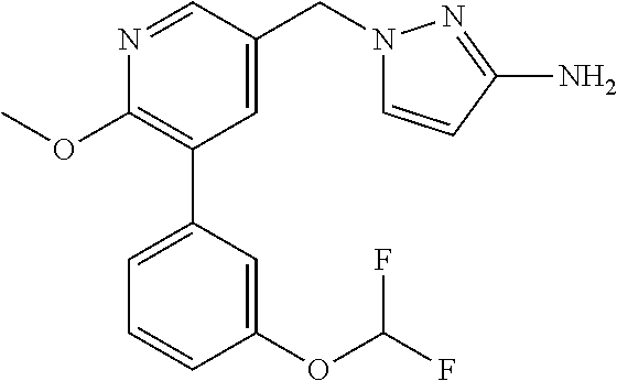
C1(OC)=C(C2=CC=CC(OC(F)F)=C2)C=C(CN2C=CC(N)=N2)C=N1
